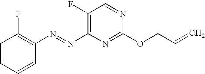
N(C1=C(F)C=NC(OCC=C)=N1)=NC1=C(F)C=CC=C1
